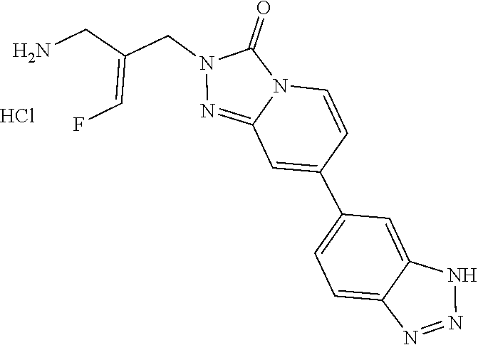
N1=NNC2=CC(C3=CC4=NN(CC(=CF)CN)C(=O)N4C=C3)=CC=C12.Cl
